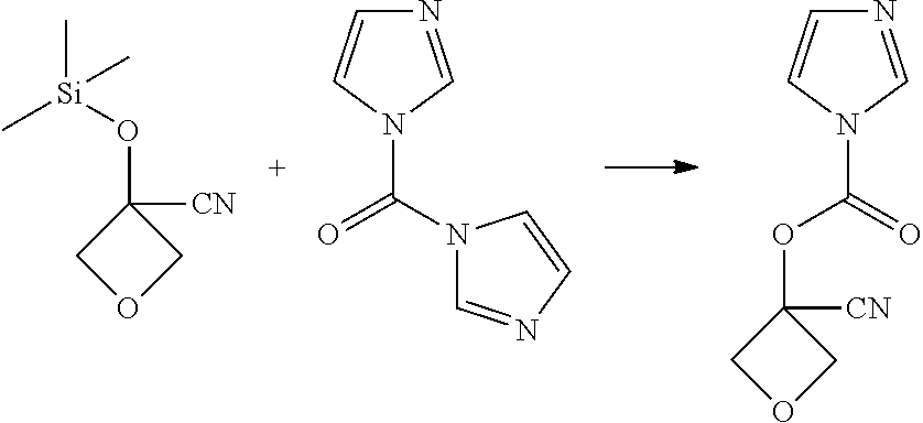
C[Si](OC1([CN])COC1)(C)C.N1(C(=O)N2C=NC=C2)C=NC=C1.O=C(OC1([CN])COC1)N1C=NC=C1
